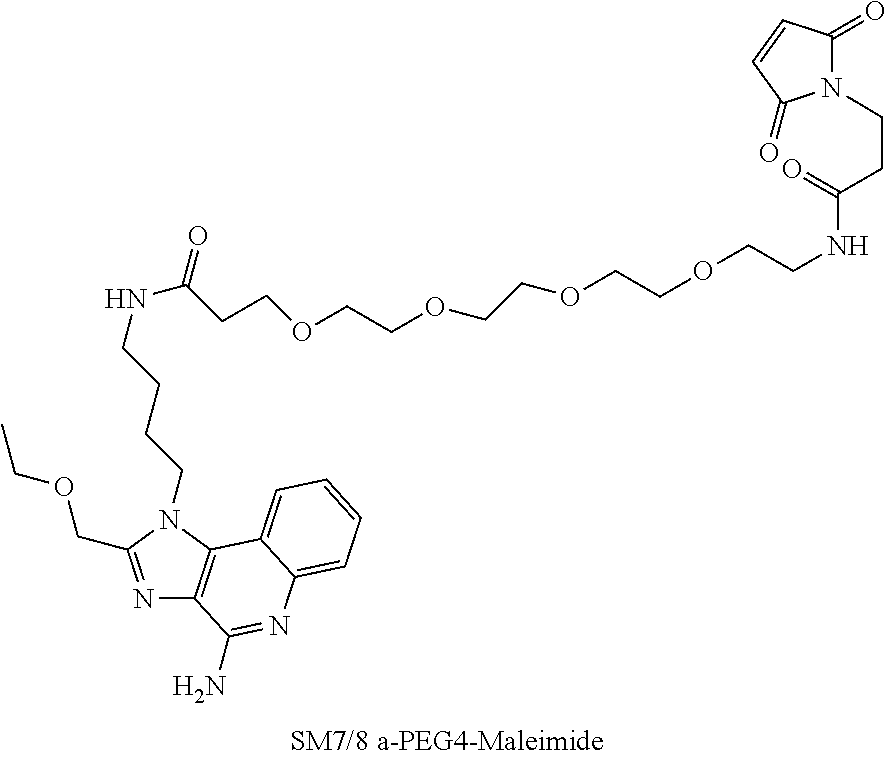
N1=C(COCC)N(CCCCNC(CCOCCOCCOCCOCCNC(CCN2C(=O)C=CC2=O)=O)=O)C2=C1C(N)=NC1=CC=CC=C21
